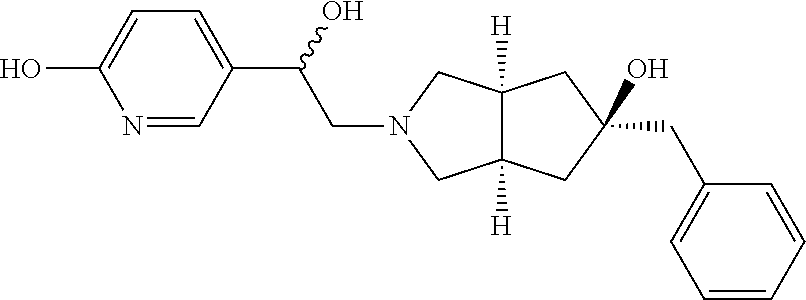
N1=CC(C(O)CN2CC3([H])C([H])(C2)CC(CC2=CC=CC=C2)(O)C3)=CC=C1O
